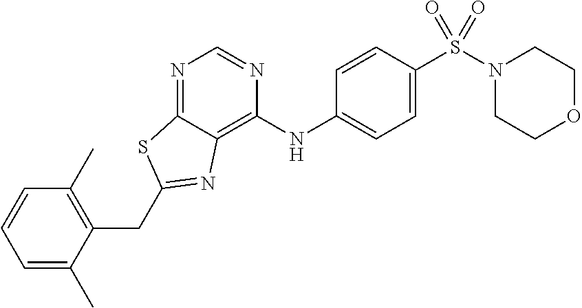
C1=C(C)C(CC2=NC3=C(NC4=CC=C(S(N5CCOCC5)(=O)=O)C=C4)N=CN=C3S2)=C(C)C=C1
